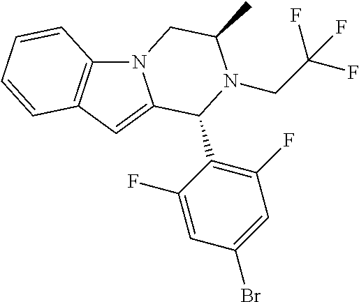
C12=C(C=C3N1CC(C)N(CC(F)(F)F)C3C1=C(F)C=C(Br)C=C1F)C=CC=C2
